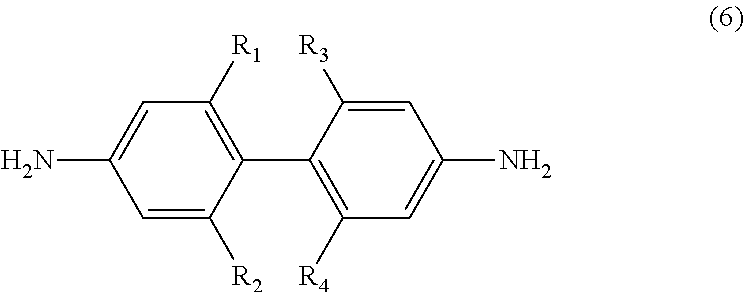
NC1=CC([R1])=C(C2=C([R4])C=C(N)C=C2[R3])C([R2])=C1
